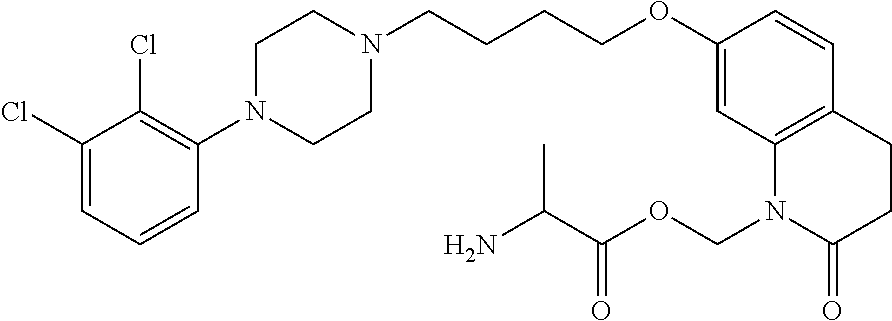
C1=C(Cl)C(Cl)=C(N2CCN(CCCCOC3=CC4=C(C=C3)CCC(=O)N4COC(C(N)C)=O)CC2)C=C1
